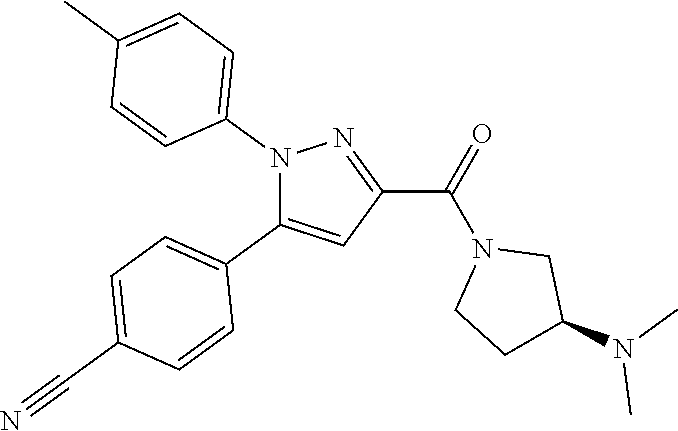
C1=C(C#N)C=CC(C2=CC(C(=O)N3CCC(N(C)C)C3)=NN2C2=CC=C(C)C=C2)=C1
